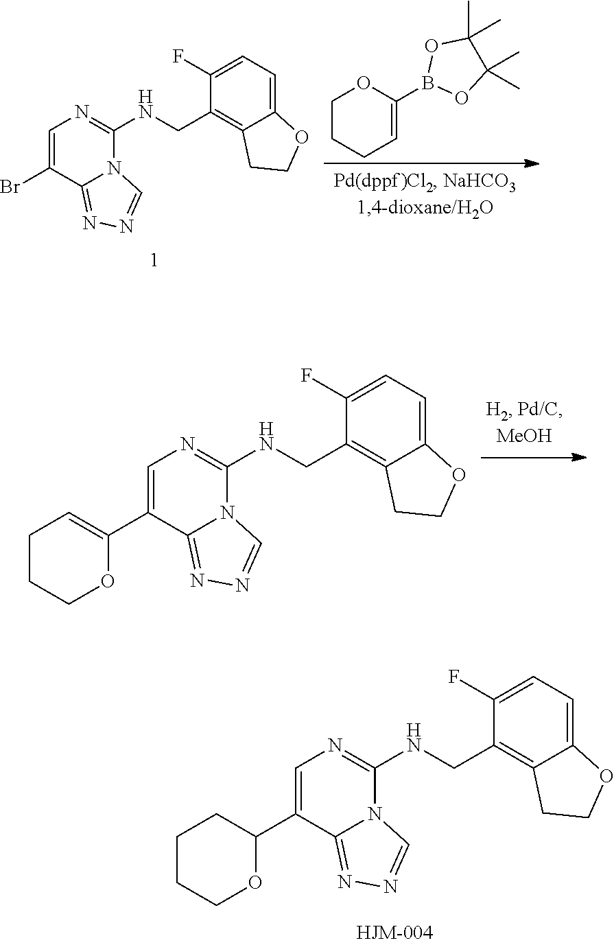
C1=C(C2=CCCCO2)C2=NN=CN2C(NCC2=C3C(=CC=C2F)OCC3)=N1.C1=C(C2CCCCO2)C2=NN=CN2C(NCC2=C3C(=CC=C2F)OCC3)=N1.C1=C(Br)C2=NN=CN2C(NCC2=C3C(=CC=C2F)OCC3)=N1.C1CCC=C(B2OC(C)(C)C(C)(C)O2)O1
